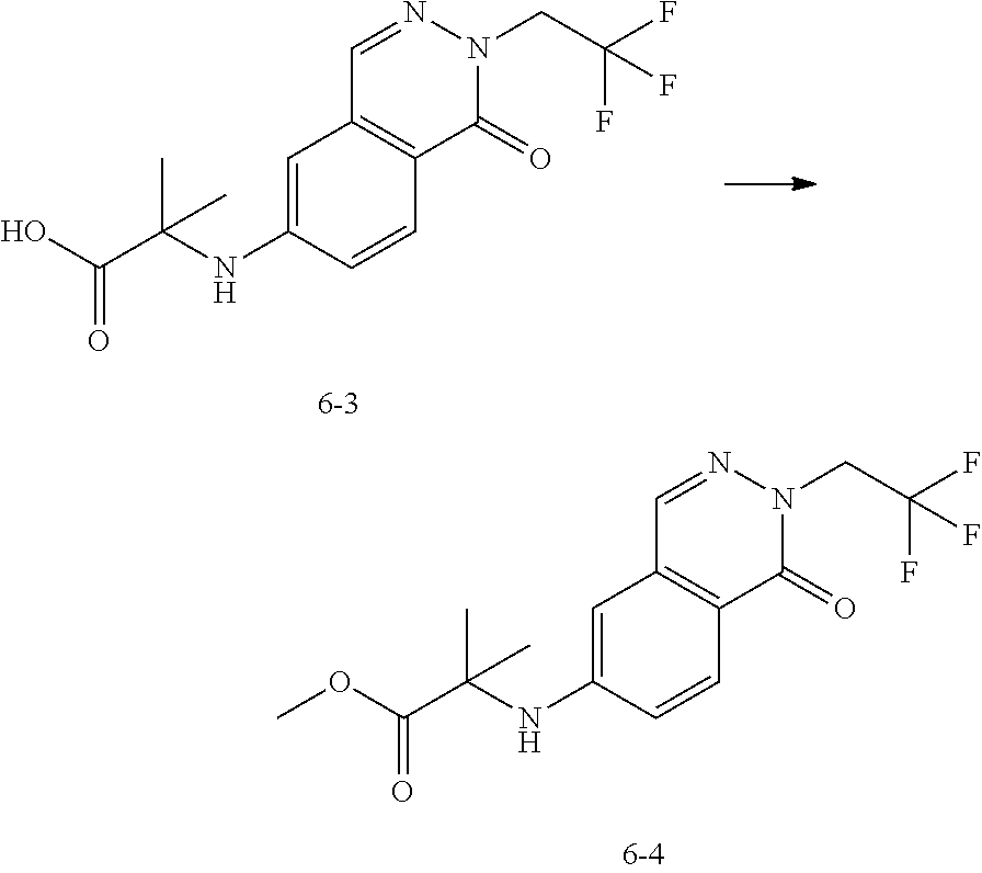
C1=C(NC(C(OC)=O)(C)C)C=CC2=C1C=NN(CC(F)(F)F)C2=O.C1=C(NC(C(O)=O)(C)C)C=CC2=C1C=NN(CC(F)(F)F)C2=O
